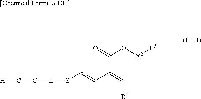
[L1]([Z]C=CC(=C[R1])C(=O)O[X2][R5])C#C[H]
